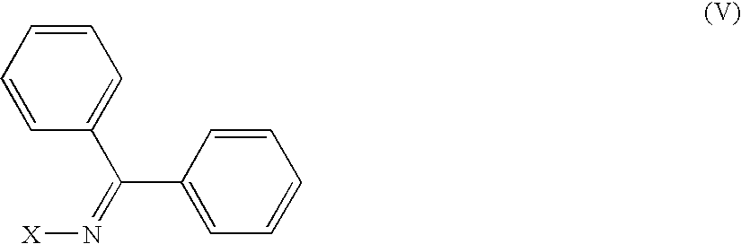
[X]N=C(C1=CC=CC=C1)C1=CC=CC=C1
